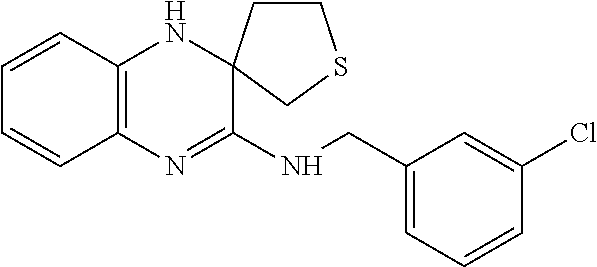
C12=C(N=C(NCC3=CC=CC(Cl)=C3)C3(N1)CCSC3)C=CC=C2
